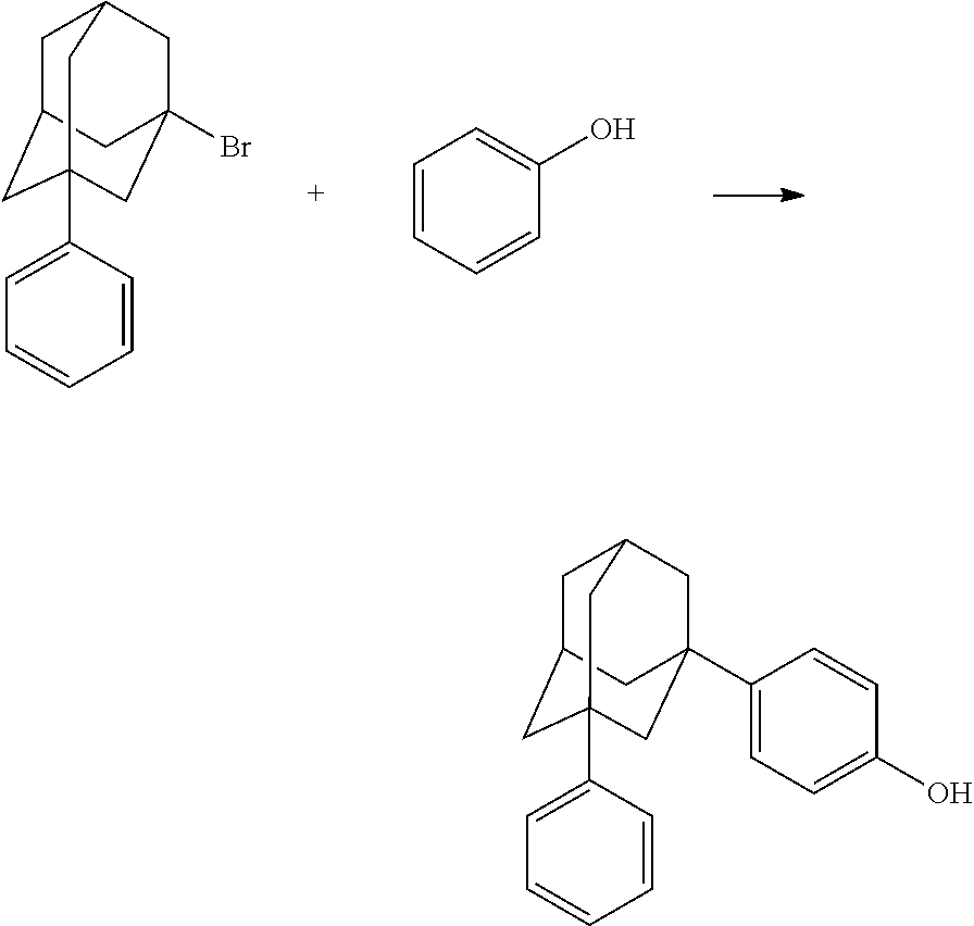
C1C2CC3(C4=CC=CC=C4)CC(Br)(CC1C3)C2.C1=CC=CC(O)=C1.C1C2CC3(C4=CC=CC=C4)CC(C4=CC=C(O)C=C4)(CC1C3)C2
